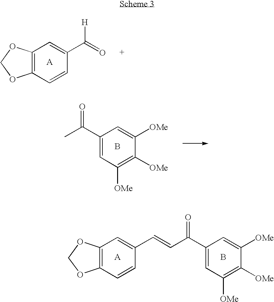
C12=C(C=CC(C(=O)[H])=C1)OCO2.C1(C(=O)C)=CC([OMe])=C([OMe])C([OMe])=C1.B.B.C1(C(=O)C=CC2=CC3=C(C=C2)OCO3)=CC([OMe])=C([OMe])C([OMe])=C1
